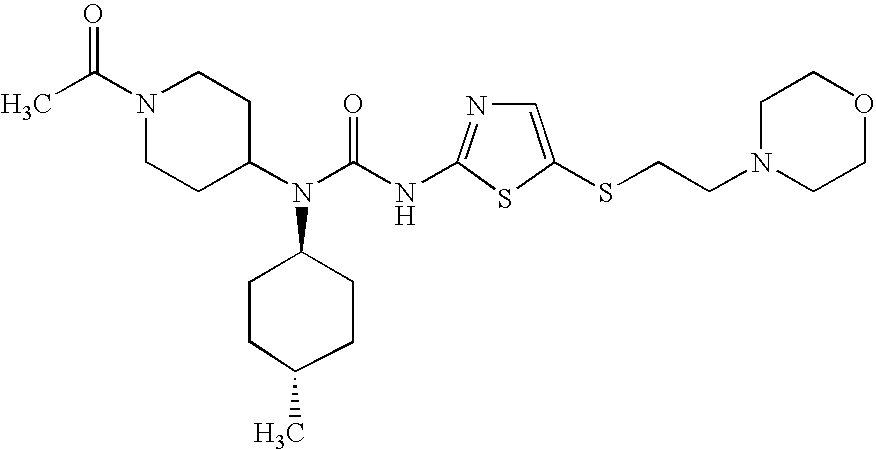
N(C(N(C1CCN(C(C)=O)CC1)C1CCC(C)CC1)=O)C1=NC=C(SCCN2CCOCC2)S1
